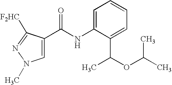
C1=C(C(NC2=CC=CC=C2C(OC(C)C)C)=O)C([F2HC])=NN1C
